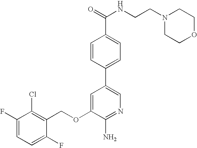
C1(F)=CC=C(F)C(COC2=CC(C3=CC=C(C(=O)NCCN4CCOCC4)C=C3)=CN=C2N)=C1Cl
